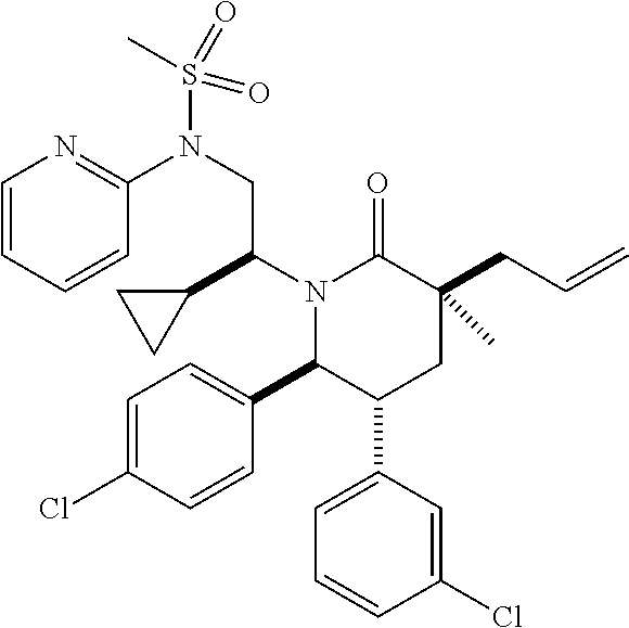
N1(C(C2CC2)CN(S(C)(=O)=O)C2=NC=CC=C2)C(C2=CC=C(Cl)C=C2)C(C2=CC=CC(Cl)=C2)CC(CC=C)(C)C1=O
